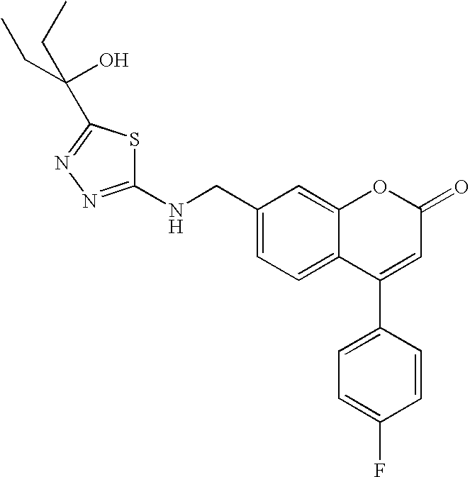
C1(CNC2=NN=C(C(O)(CC)CC)S2)=CC=C2C(=C1)OC(=O)C=C2C1=CC=C(F)C=C1
